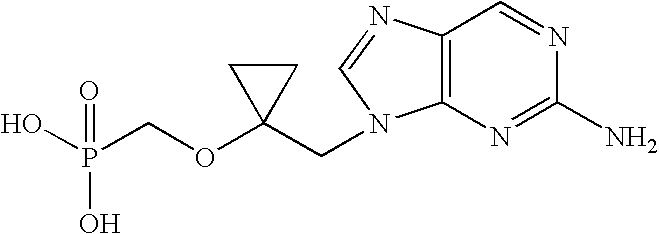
OP(COC1(CN2C3=C(C=NC(N)=N3)N=C2)CC1)(O)=O
